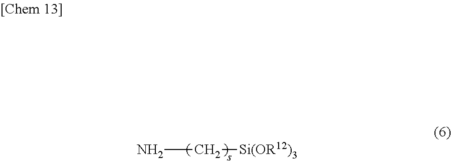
NC[Si(OR12)3]
